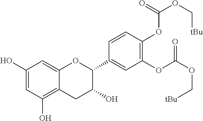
C1=C(O)C=C2C(=C1O)CC(O)C(C1=CC(OC(=O)OC[tBu])=C(OC(OC[tBu])=O)C=C1)O2
